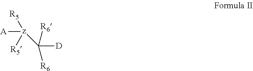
C([D])([z]([A])([R5])[R5])([R6])[R6]
